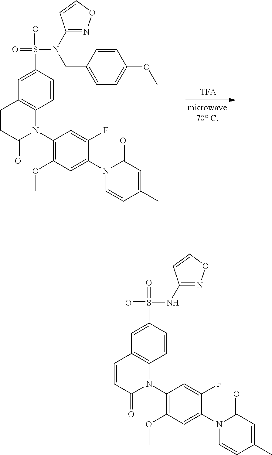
C1=CC(S(=O)(=O)NC2=NOC=C2)=CC2=C1N(C1=C(OC)C=C(N3C(=O)C=C(C)C=C3)C(F)=C1)C(=O)C=C2.C1=CC(S(=O)(=O)N(C2=NOC=C2)CC2=CC=C(OC)C=C2)=CC2=C1N(C1=C(OC)C=C(N3C(=O)C=C(C)C=C3)C(F)=C1)C(=O)C=C2
